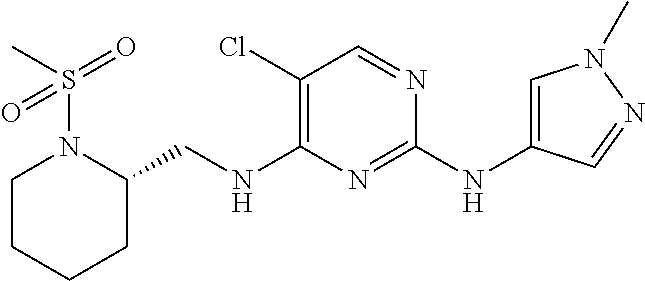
C1(Cl)=C(NCC2N(S(=O)(C)=O)CCCC2)N=C(NC2=CN(C)N=C2)N=C1
